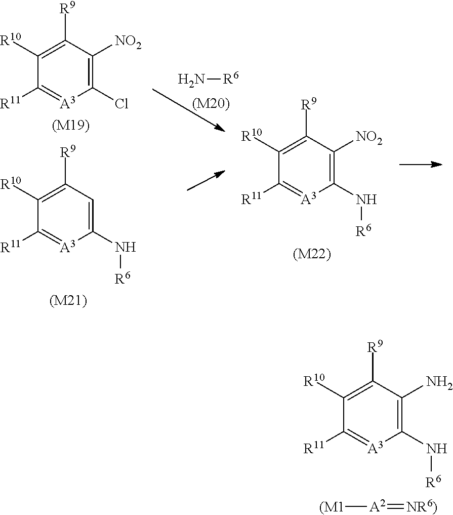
N[R6].[(M20)].C1(Cl)=C([NO2])C([R9])=C([R10])C([R11])=[A3]1.[(M19)].C1(N[R6])=CC([R9])=C([R10])C([R11])=[A3]1.[(M21)].[(M22)].C1(N[R6])=C([NO2])C([R9])=C([R10])C([R11])=[A3]1.C1(N[R6])=C(N)C([R9])=C([R10])C([R11])=[A3]1.[A2](=[NR6)])[(M1]
